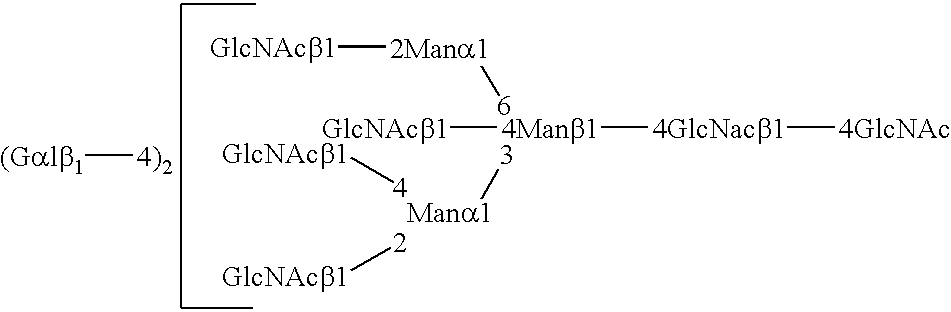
[2Mana1]([6])[GlcNAcb1].[3][Mana1].[4Manb1]([4GlcNacb1][4GlcNAc])[GlcNAcb1].[(Galb1][4)2].[GlcNAcb1][4].[2][GlcNAcb1]
